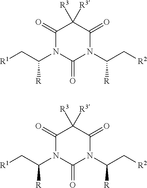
C1(=O)N(C(C[R1])[R])C(=O)N(C(C[R2])[R])C(=O)C1([R3])[R3].C1(=O)N(C(C[R1])[R])C(=O)N(C(C[R2])[R])C(=O)C1([R3])[R3]
